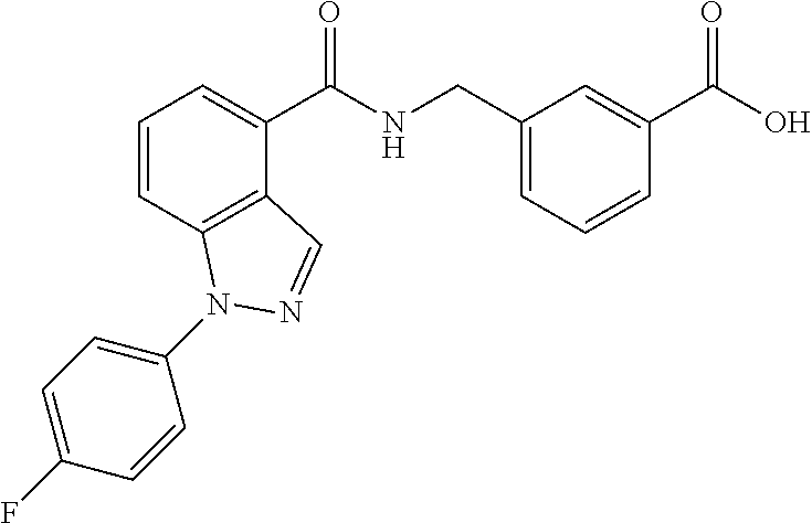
C1=CC2=C(C(C(NCC3=CC=CC(C(O)=O)=C3)=O)=C1)C=NN2C1=CC=C(F)C=C1
